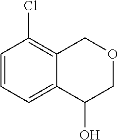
C1=CC=C2C(=C1Cl)COCC2O
